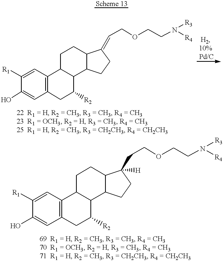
C1([R1])=CC2=C(C=C1O)CC([R2])C1C2CCC2C1CCC2=CCOCCN([R4])[R3].C1([R1])=CC2=C(C=C1O)CC([R2])C1C2CCC2C1CCC2(CCOCCN([R4])[R3])[H]
